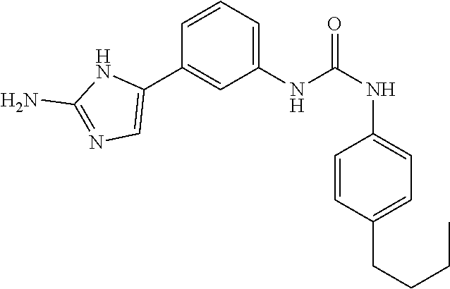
C1(NC(NC2=CC=C(CCCC)C=C2)=O)=CC=CC(C2=CN=C(N)N2)=C1
